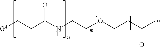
[G4]CCC(NCCOCCC(C)=O)=O
